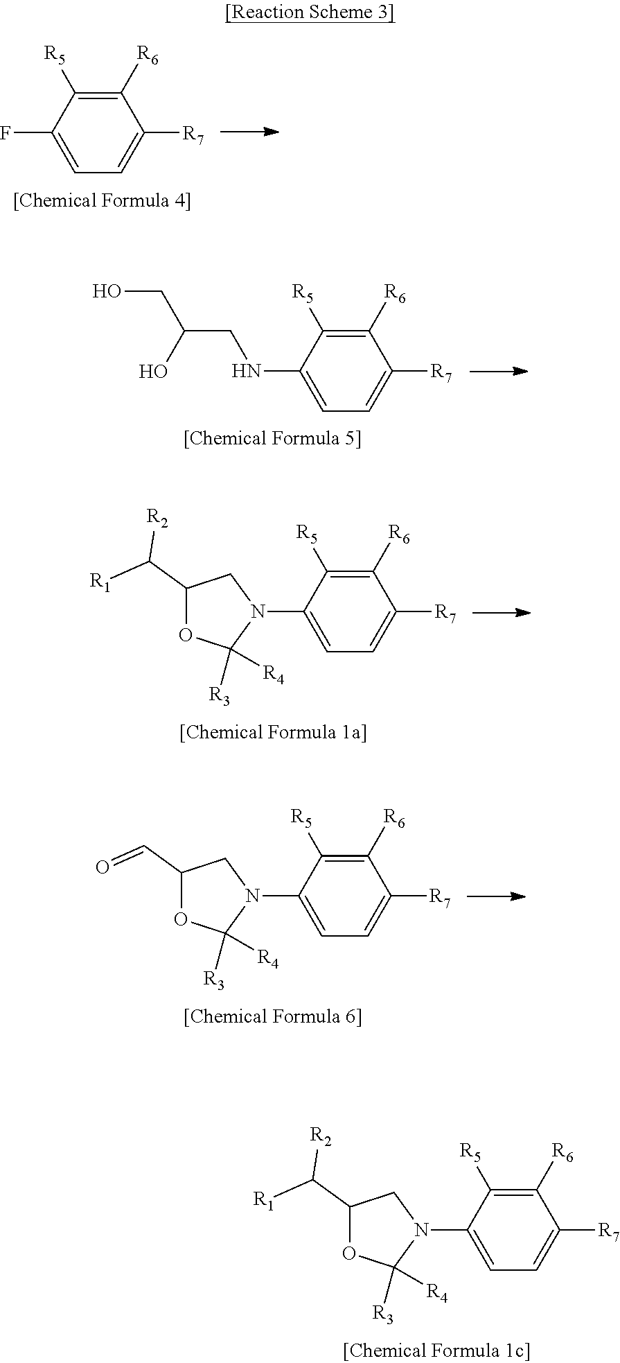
C1([R6])=C([R5])C(F)=CC=C1[R7].C1([R6])=C([R5])C(NCC(CO)O)=CC=C1[R7].C1([R6])=C([R5])C(N2CC(C([R1])[R2])OC2([R4])[R3])=CC=C1[R7].C1([R6])=C([R5])C(N2CC(C([R1])[R2])OC2([R4])[R3])=CC=C1[R7].C1([R6])=C([R5])C(N2CC(C=O)OC2([R4])[R3])=CC=C1[R7]
